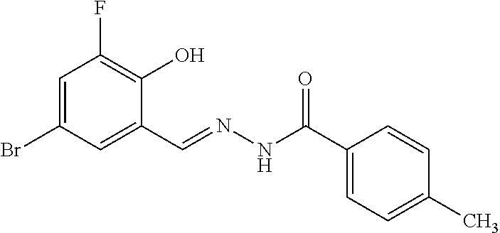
C1=C(Br)C=C(C=NNC(C2=CC=C(C)C=C2)=O)C(O)=C1F
